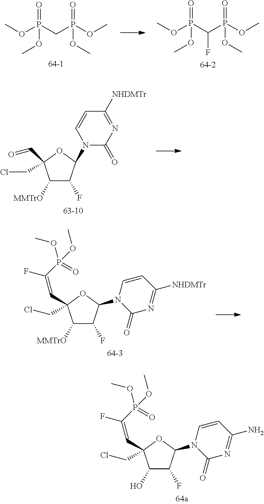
O(P(CP(OC)(=O)OC)(=O)OC)C.O(P(C(P(OC)(=O)OC)F)(=O)OC)C.C1([MMTrO])C(F)C(N2C(=O)N=C([NHDMTr])C=C2)OC1(C=O)CCl.C1([MMTrO])C(F)C(N2C(=O)N=C([NHDMTr])C=C2)OC1(C=C(F)P(=O)(OC)OC)CCl.C1(O)C(F)C(N2C(=O)N=C(N)C=C2)OC1(C=C(F)P(=O)(OC)OC)CCl
